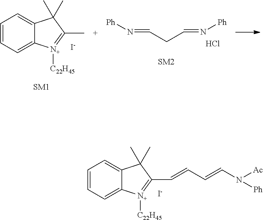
C1=CC=C2C(=C1)C(C)(C)C(C=CC=CN([Ac])[Ph])=[N+]2[C22H45].[I-].C1=CC=C2C(=C1)C(C)(C)C(C)=[N+]2[C22H45].[I-].[Ph]N=CCC=N[Ph].Cl
